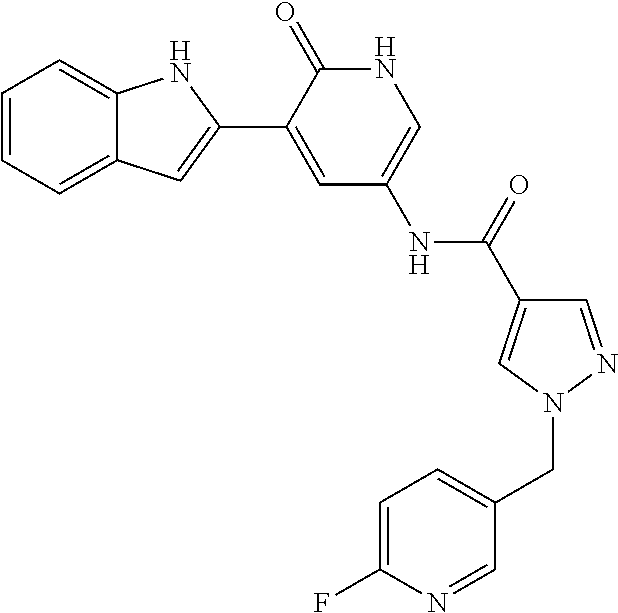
C1=CC=C2C(=C1)NC(C1=CC(NC(=O)C3=CN(CC4=CC=C(F)N=C4)N=C3)=CNC1=O)=C2
